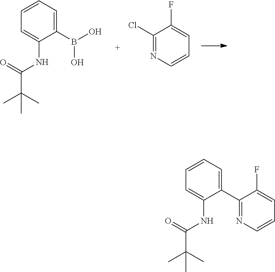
C1=CC=C(B(O)O)C(NC(=O)C(C)(C)C)=C1.C1(Cl)=NC=CC=C1F.C1=CC=C(C2=NC=CC=C2F)C(NC(=O)C(C)(C)C)=C1
